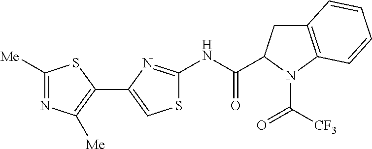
N(C(=O)C1CC2=C(N1C([CF3])=O)C=CC=C2)C1=NC(C2=C([Me])N=C([Me])S2)=CS1
